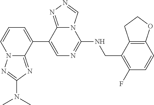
N12C(=NC(N(C)C)=N1)C(C1=CN=C(NCC3=C(F)C=CC4=C3CCO4)N3C1=NN=C3)=CC=C2
